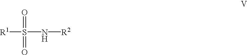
[R1]S(=O)(=O)N[R2]
